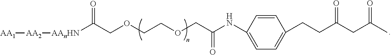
[AA1][AA2][AAnHN]C(COCCOCC(NC1=CC=C(CCC(CC(C)=O)=O)C=C1)=O)=O
